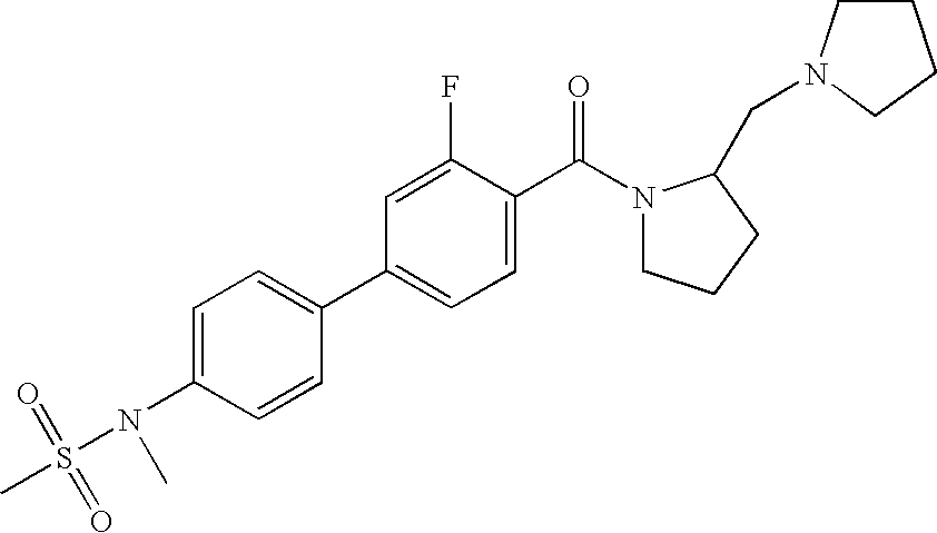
C1(N(S(C)(=O)=O)C)=CC=C(C2=CC=C(C(=O)N3CCCC3CN3CCCC3)C(F)=C2)C=C1
